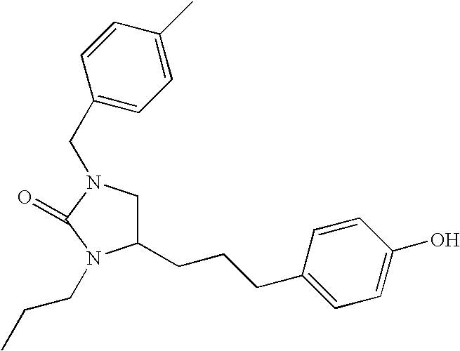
C1C(CCCC2=CC=C(O)C=C2)N(CCC)C(=O)N1CC1=CC=C(C)C=C1
